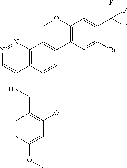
N1=NC2=C(C(NCC3=C(OC)C=C(OC)C=C3)=C1)C=CC(C1=C(OC)C=C(C(F)(F)F)C(Br)=C1)=C2
